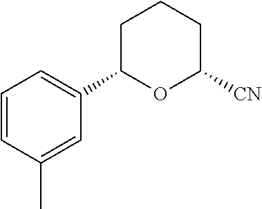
C1(C)=CC(C2OC([CN])CCC2)=CC=C1
